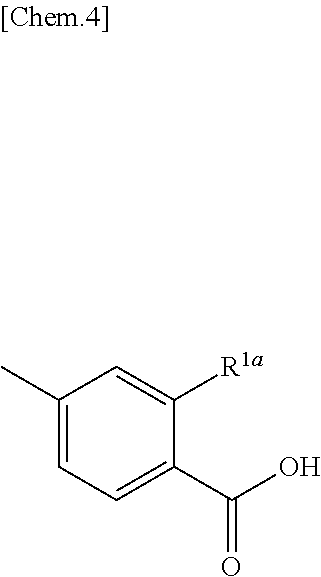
C1(C)=CC=C(C(O)=O)C([R1a])=C1
